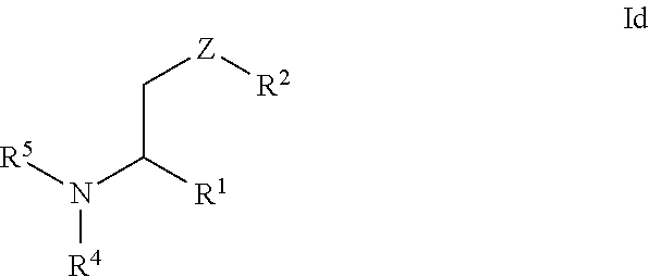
N([R4])([R5])C([R1])C[Z][R2]
